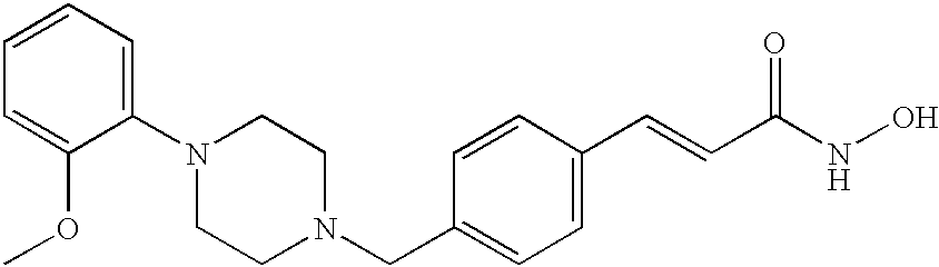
C1=CC=C(N2CCN(CC3=CC=C(C=CC(NO)=O)C=C3)CC2)C(OC)=C1
